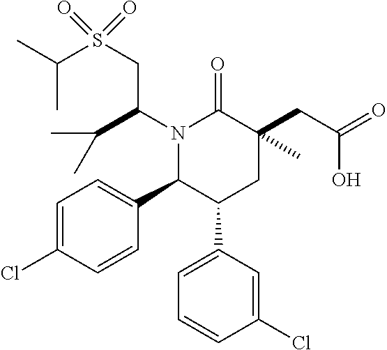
N1(C(CS(C(C)C)(=O)=O)C(C)C)C(C2=CC=C(Cl)C=C2)C(C2=CC=CC(Cl)=C2)CC(CC(=O)O)(C)C1=O
